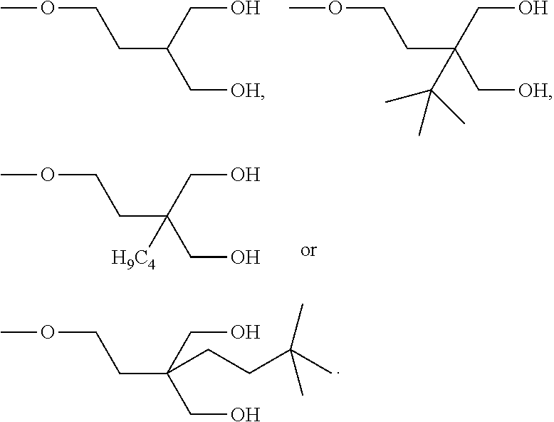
COCCC(C[OH])CO.COCCC(C[OH])(CO)C(C)(C)C.COCCC(CO)(CO)[H9C4].COCCC(CO)(CO)CCC(C)(C)C
